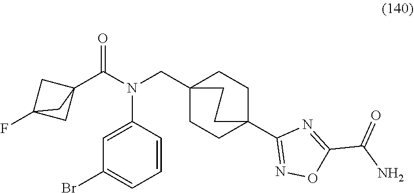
C1=C(N(CC23CCC(C4=NOC(C(=O)N)=N4)(CC2)CC3)C(C23CC(F)(C2)C3)=O)C=CC=C1Br
